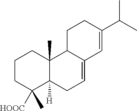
C1CC(C)([HOOC])C2([H])C(C)(C1)C1C(=CC2)C=C(C(C)C)CC1
